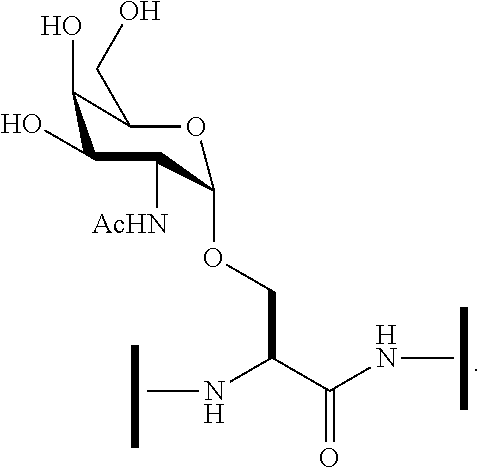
C1(O)C(O)C([AcHN])C(OCC(C(NC)=O)NC)OC1CO
